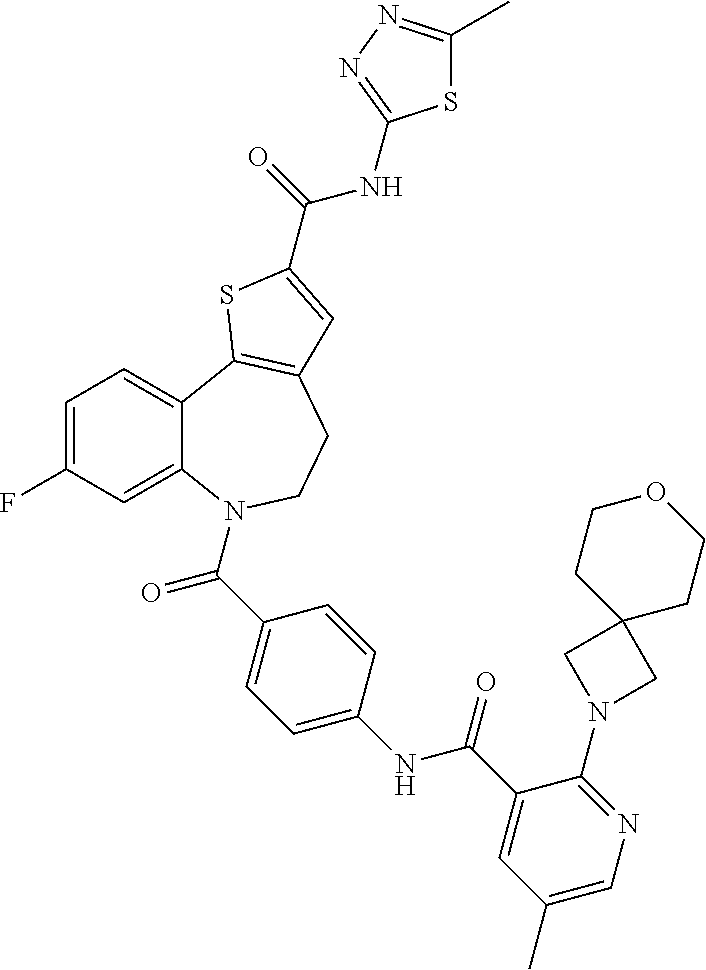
C1=C(F)C=C2C(=C1)C1=C(CCN2C(=O)C2=CC=C(NC(=O)C3=CC(C)=CN=C3N3CC4(C3)CCOCC4)C=C2)C=C(C(=O)NC2=NN=C(C)S2)S1
